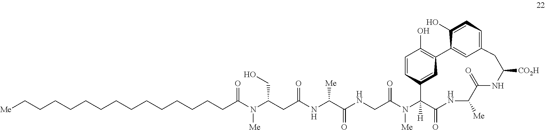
C1=CC2=CC(=C1O)C1=CC(=CC=C1O)CC([CO2H])NC(=O)C([Me])NC(=O)C2([H])N(C(CNC(C(NC(CC(N(C(CCCCCCCCCCCCCC[Me])=O)[Me])CO)=O)[Me])=O)=O)[Me]
